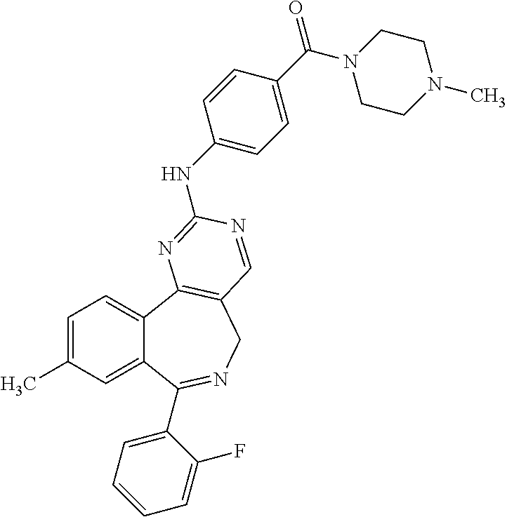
C1=C(C)C=C2C(=C1)C1=C(CN=C2C2=CC=CC=C2F)C=NC(NC2=CC=C(C(N3CCN(C)CC3)=O)C=C2)=N1
